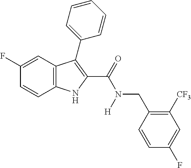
C1(F)=CC2=C(C=C1)NC(C(=O)N(CC1=C([CF3])C=C(F)C=C1)[H])=C2C1=CC=CC=C1
